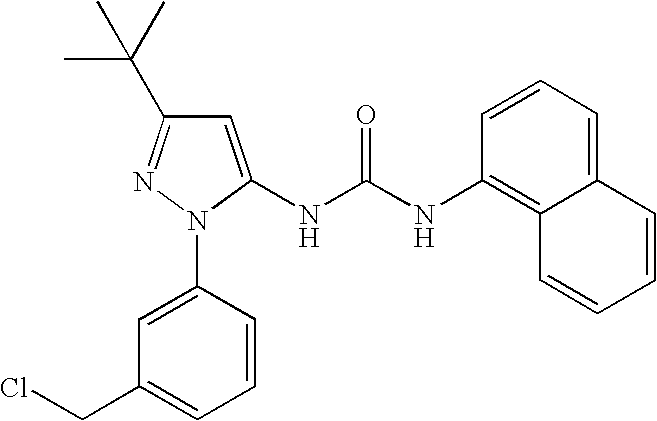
C1=CC(N2C(NC(NC3=C4C(=CC=C3)C=CC=C4)=O)=CC(C(C)(C)C)=N2)=CC(CCl)=C1
